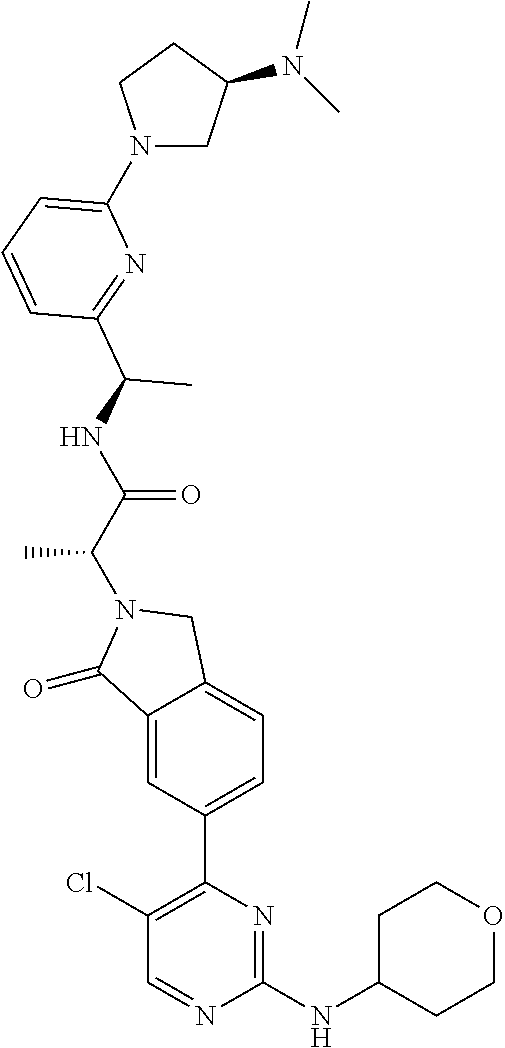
C1(=O)C2=CC(C3=C(Cl)C=NC(NC4CCOCC4)=N3)=CC=C2CN1C(C(=O)NC(C)C1=NC(N2CC(N(C)C)CC2)=CC=C1)C
